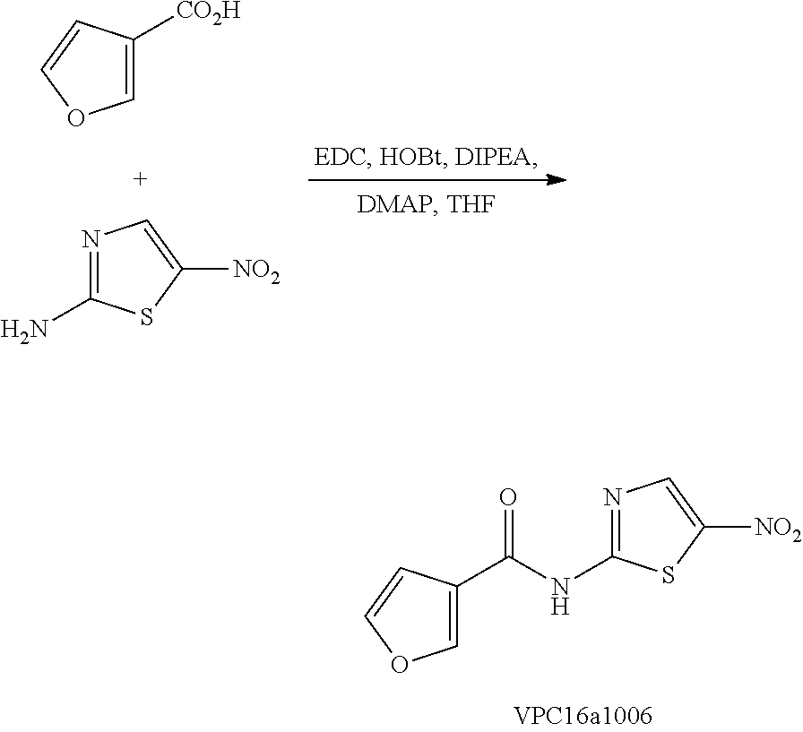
C1=C([CO2H])C=CO1.N1=C(N)SC([NO2])=C1.C1=C(C(NC2=NC=C([NO2])S2)=O)C=CO1
